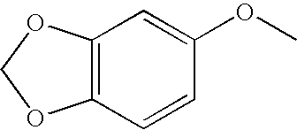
C12=C(OCO1)C=C(OC)C=C2
